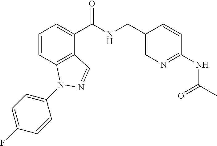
C1=CC2=C(C(C(NCC3=CN=C(NC(C)=O)C=C3)=O)=C1)C=NN2C1=CC=C(F)C=C1
